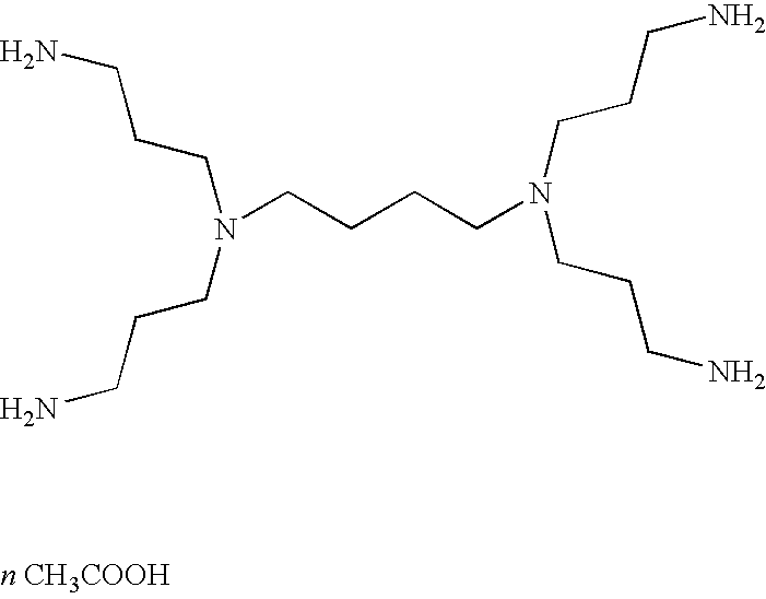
N(CCCCN(CCCN)CCCN)(CCCN)CCCN
